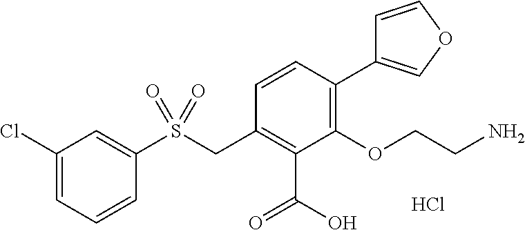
C1(Cl)=CC=CC(S(CC2=C(C(=O)O)C(OCCN)=C(C3=COC=C3)C=C2)(=O)=O)=C1.Cl
